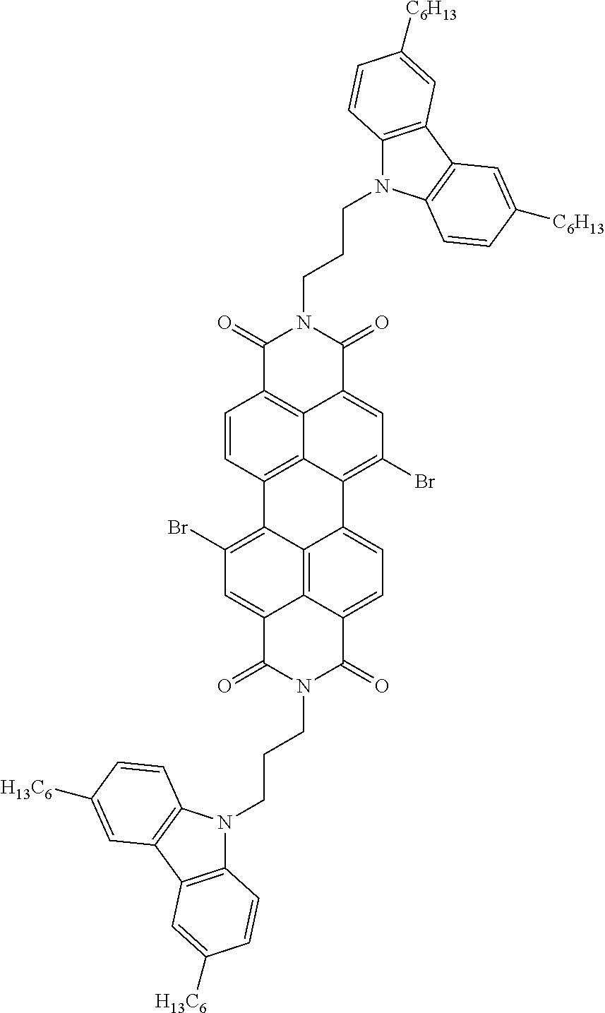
C1=CC2=C3C4=C1C(=O)N(CCCN1C5=C(C6=C1C=CC([C6H13])=C6)C=C([C6H13])C=C5)C(=O)C4=CC(Br)=C3C1=CC=C3C4=C1C2=C(Br)C=C4C(=O)N(CCCN1C2=C(C4=C1C=CC([H13C6])=C4)C=C([H13C6])C=C2)C3=O
